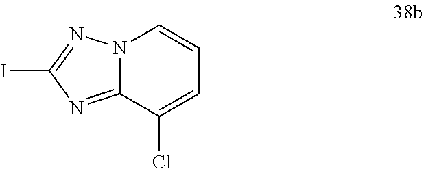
C12=NC(I)=NN1C=CC=C2Cl
